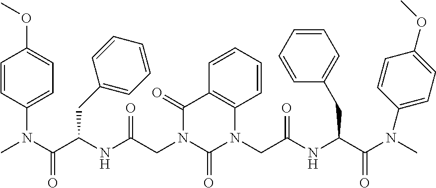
CN(C(C(NC(CN1C(=O)N(CC(NC(C(N(C)C2=CC=C(OC)C=C2)=O)CC2=CC=CC=C2)=O)C2=C(C1=O)C=CC=C2)=O)CC1=CC=CC=C1)=O)C1=CC=C(OC)C=C1
